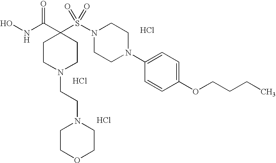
Cl.ONC(C1(S(N2CCN(C3=CC=C(OCCCC)C=C3)CC2)(=O)=O)CCN(CCN2CCOCC2)CC1)=O.Cl.Cl
